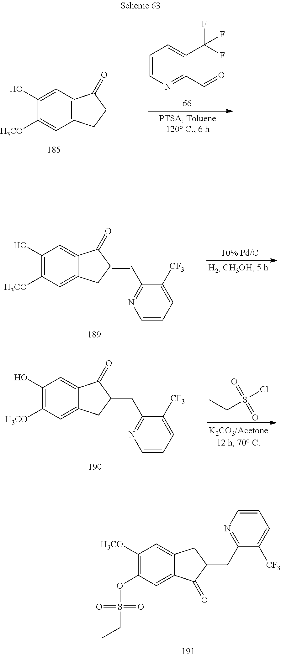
C12=CC([H3CO])=C(O)C=C1C(=O)C(=CC1=NC=CC=C1[CF3])C2.C12=CC([H3CO])=C(O)C=C1C(=O)C(CC1=NC=CC=C1[CF3])C2.CCS(Cl)(=O)=O.C12=CC(OS(CC)(=O)=O)=C([H3CO])C=C1CC(CC1=NC=CC=C1[CF3])C2=O.C12=C(C=C(O)C([H3CO])=C1)C(=O)CC2.C1=CN=C(C=O)C(C(F)(F)F)=C1
